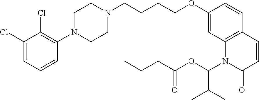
C1(Cl)=CC=CC(N2CCN(CCCCOC3=CC4=C(C=C3)C=CC(=O)N4C(OC(CCC)=O)C(C)C)CC2)=C1Cl
